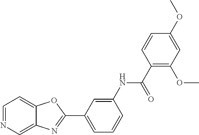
C1=C(NC(=O)C2=C(OC)C=C(OC)C=C2)C=CC=C1C1=NC2=CN=CC=C2O1
